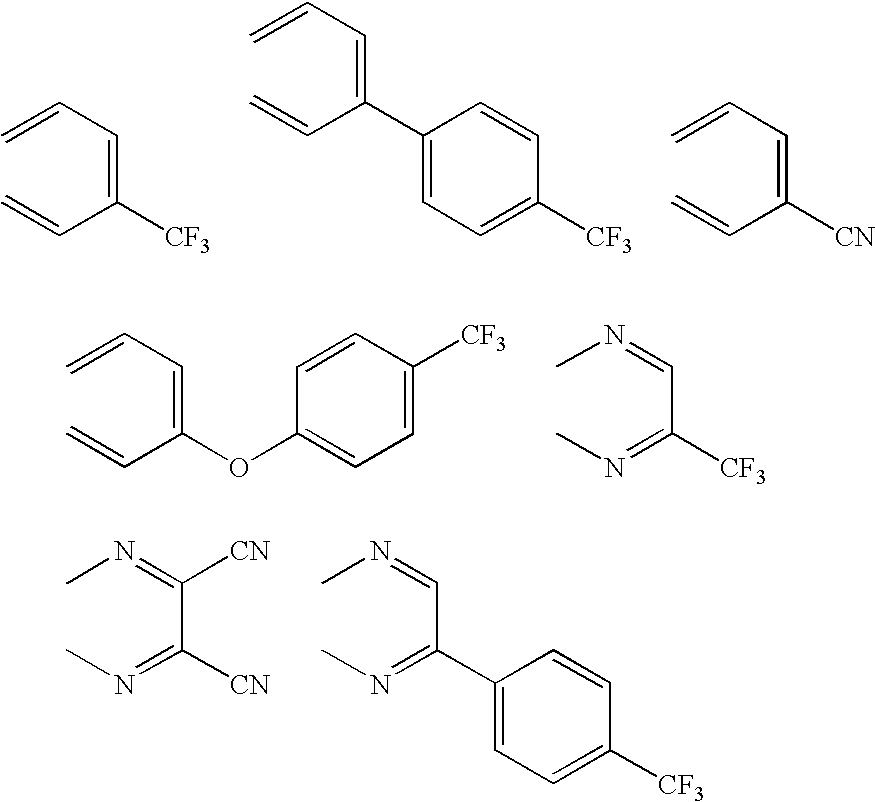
C(=CC=C)(C=C)[CF3].C1([CF3])=CC=C(C(=CC=C)C=C)C=C1.C(=CC=C)(C=C)[CN].C(=CC=C)(C=C)OC1=CC=C([CF3])C=C1.C(=NC)(C=NC)[CF3].C(=NC)(C(=NC)[CN])[CN].C(=NC)(C=NC)C1=CC=C([CF3])C=C1
